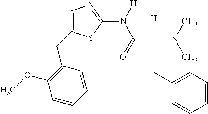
C1=C(CC2=C(OC)C=CC=C2)SC(N([H])C(=O)C([H])(N(C)C)CC2=CC=CC=C2)=N1
